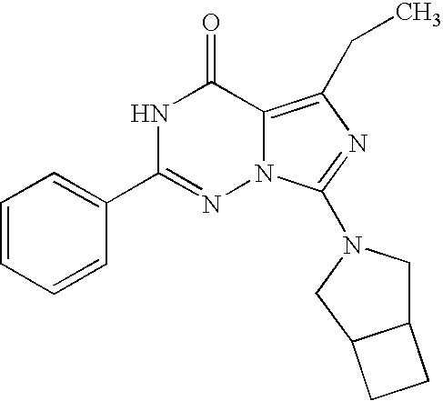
C1=CC=CC(C2=NN3C(=C(CC)N=C3N3CC4C(C3)CC4)C(=O)N2)=C1
